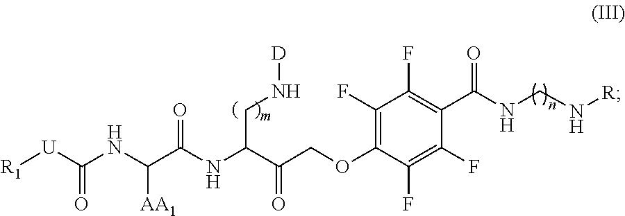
[R1][U]C(NC(C(NC(C(COC1=C(F)C(F)=C(C(NCN[R])=O)C(F)=C1F)=O)CN[D])=O)[AA1])=O
